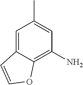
C1=C2C(=C(N)C=C1C)OC=C2
